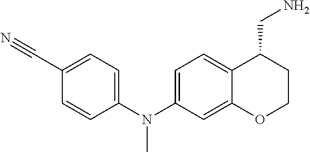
C1=CC(N(C2=CC=C3C(=C2)OCCC3CN)C)=CC=C1C#N
